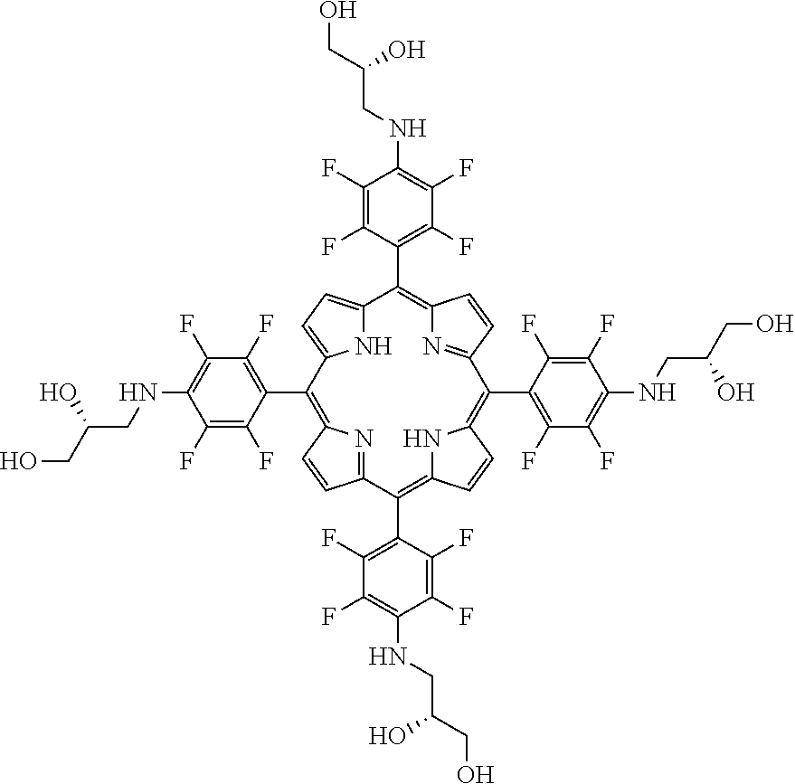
C12=C(C3=C(F)C(F)=C(NCC(CO)O)C(F)=C3F)C3=CC=C(N3)C(C3=C(F)C(F)=C(NCC(CO)O)C(F)=C3F)=C3N=C(C=C3)C(C3=C(F)C(F)=C(NCC(CO)O)C(F)=C3F)=C3NC(=C(C4=C(F)C(F)=C(NCC(CO)O)C(F)=C4F)C(=N1)C=C2)C=C3
